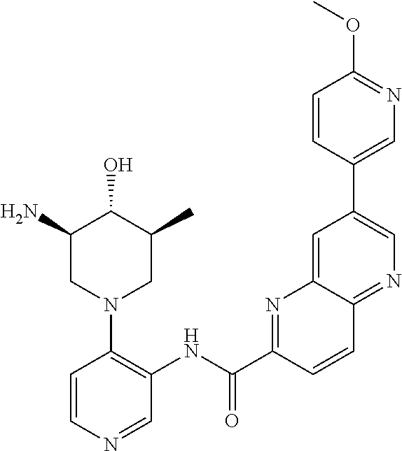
C1=CN=CC(NC(C2=NC3=CC(C4=CN=C(OC)C=C4)=CN=C3C=C2)=O)=C1N1CC(C)C(O)C(N)C1
